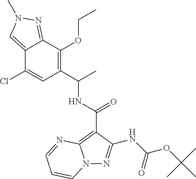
C1(Cl)=CC(C(C)NC(=O)C2=C3N(N=C2NC(OC(C)(C)C)=O)C=CC=N3)=C(OCC)C2=NN(C)C=C12
